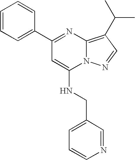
C1(C2=NC3=C(C(C)C)C=NN3C(NCC3=CC=CN=C3)=C2)=CC=CC=C1
